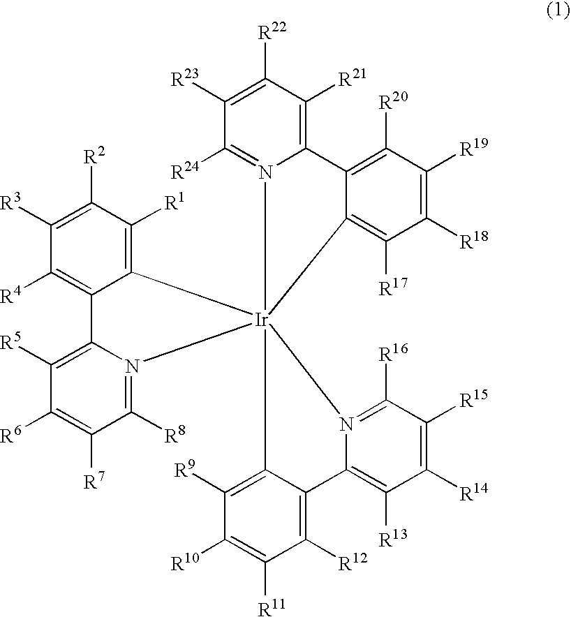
C1([R3])=C([R2])C([R1])=C2C(=C1[R4])C1=C([R5])C([R6])=C([R7])C([R8])=N1[Ir]213(N2=C([R24])C([R23])=C([R22])C([R21])=C2C2=C([R20])C([R19])=C([R18])C([R17])=C21)N1=C([R16])C([R15])=C([R14])C([R13])=C1C1=C([R12])C([R11])=C([R10])C([R9])=C13
